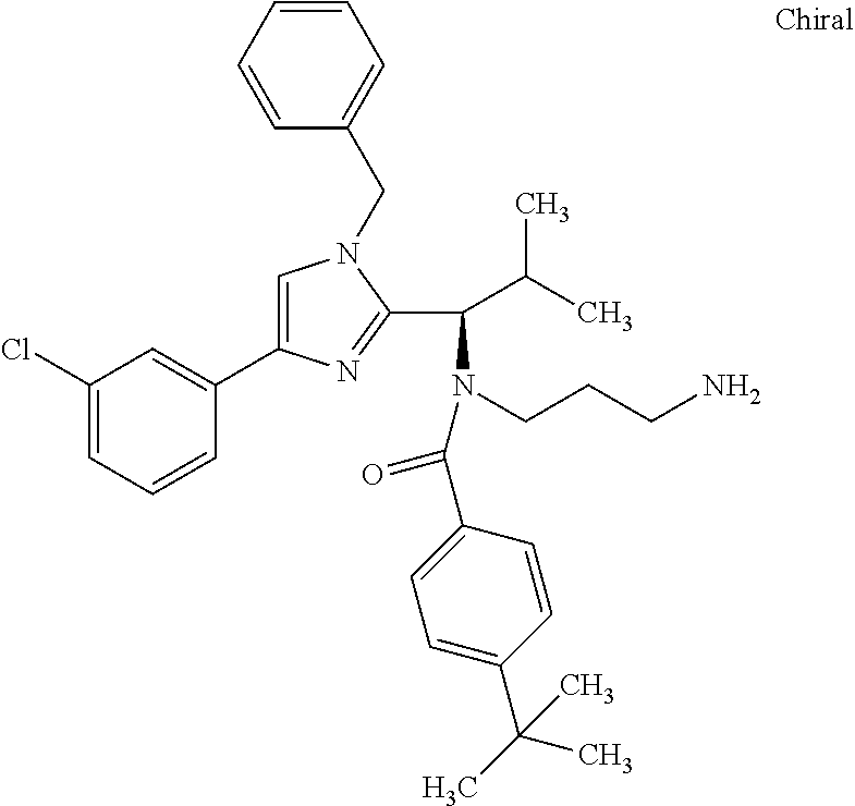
C1=C(C2=CC(Cl)=CC=C2)N=C(C(C(C)C)N(C(=O)C2=CC=C(C(C)(C)C)C=C2)CCCN)N1CC1=CC=CC=C1
